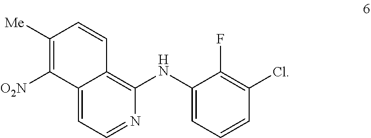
C1([Me])=C([O2N])C2=CC=NC(NC3=CC=CC(Cl)=C3F)=C2C=C1
